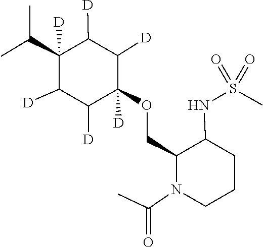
C1([D])C([D])C(OCC2C(NS(C)(=O)=O)CCCN2C(C)=O)([D])C([D])C([D])C1(C(C)C)[D]
